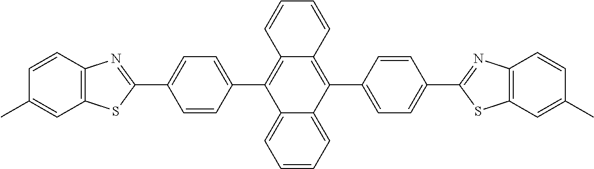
C1(C2=C3C(=C(C4=CC=C(C5=NC6=C(S5)C=C(C)C=C6)C=C4)C4=CC=CC=C24)C=CC=C3)=CC=C(C2=NC3=C(S2)C=C(C)C=C3)C=C1
